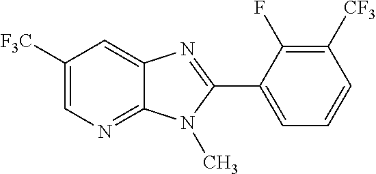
C1([F3C])=CN=C2C(=C1)N=C(C1=CC=CC([CF3])=C1F)N2C
